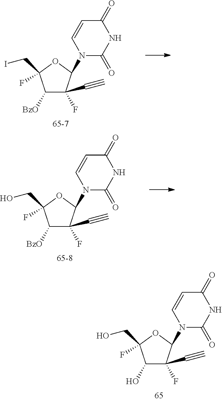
C1([BzO])C(C#C)(F)C(N2C(=O)NC(=O)C=C2)OC1(CI)F.C1([BzO])C(C#C)(F)C(N2C(=O)NC(=O)C=C2)OC1(CO)F.C1(O)C(C#C)(F)C(N2C(=O)NC(=O)C=C2)OC1(CO)F
